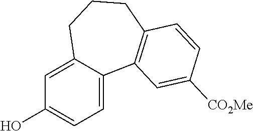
C1=C2C(=CC=C1O)C1=C(CCC2)C=CC([CO2Me])=C1
